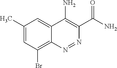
C1(C)=CC(Br)=C2C(=C1)C(N)=C(C(N)=O)N=N2
